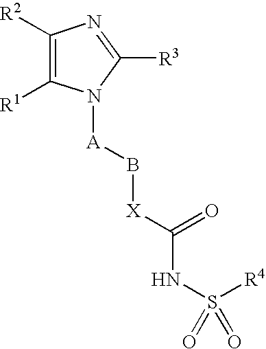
[R1]C1=C([R2])N=C([R3])N1[A]B[X]C(NS([R4])(=O)=O)=O
